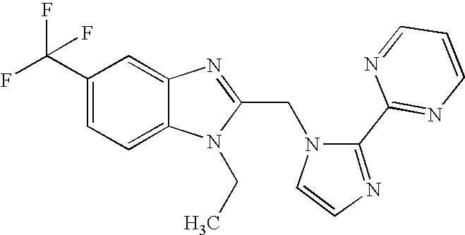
C12=CC=C(C(F)(F)F)C=C1N=C(CN1C=CN=C1C1=NC=CC=N1)N2CC
